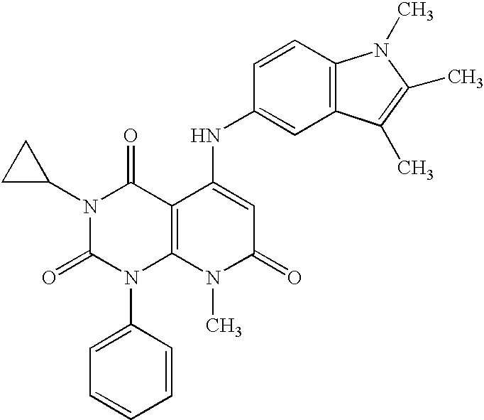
N1(C2CC2)C(=O)N(C2=CC=CC=C2)C2=C(C1=O)C(NC1=CC3=C(C=C1)N(C)C(C)=C3C)=CC(=O)N2C
